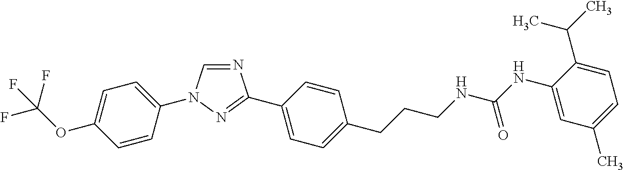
C1=C(OC(F)(F)F)C=CC(N2C=NC(C3=CC=C(CCCNC(NC4=CC(C)=CC=C4C(C)C)=O)C=C3)=N2)=C1
